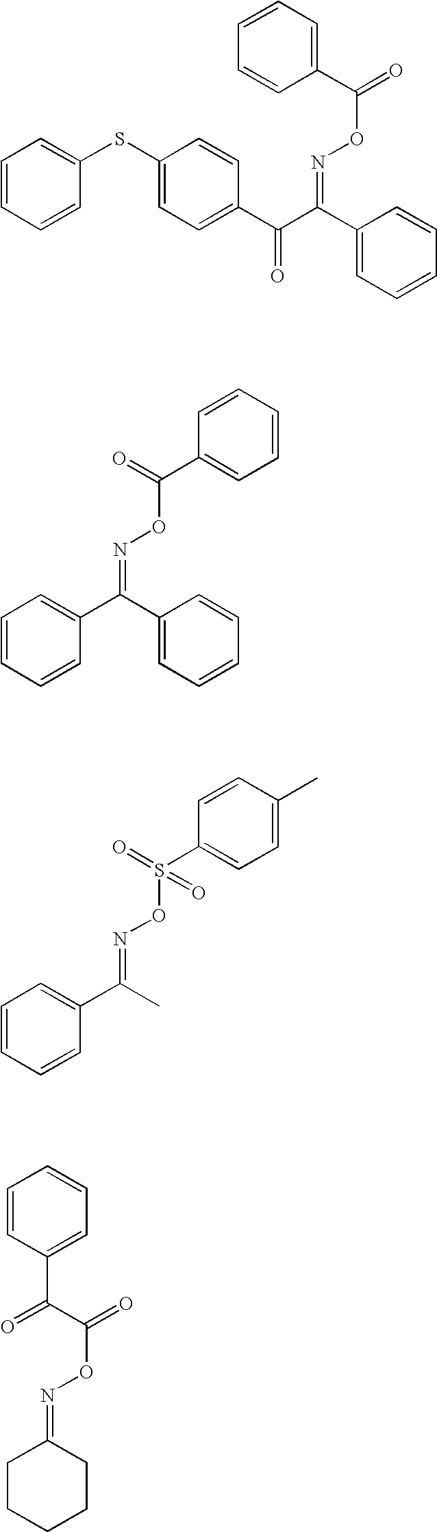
C1(C(=O)ON=C(C(C2=CC=C(SC3=CC=CC=C3)C=C2)=O)C2=CC=CC=C2)=CC=CC=C1.C1=CC=CC(C(ON=C(C2=CC=CC=C2)C2=CC=CC=C2)=O)=C1.C1=C(C)C=CC(S(ON=C(C)C2=CC=CC=C2)(=O)=O)=C1.C1=CC(C(=O)C(ON=C2CCCCC2)=O)=CC=C1
